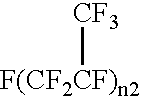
[F(CF2CF)n2][CF3]
